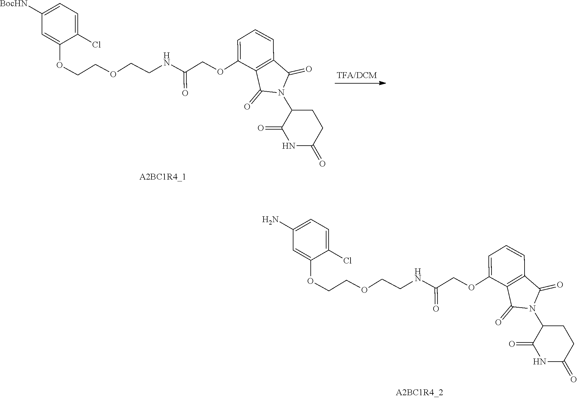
O=C1NC(=O)C(N2C(=O)C3=C(C=CC=C3OCC(NCCOCCOC3=CC([BocHN])=CC=C3Cl)=O)C2=O)CC1.O=C1NC(=O)C(N2C(=O)C3=C(C=CC=C3OCC(NCCOCCOC3=CC(N)=CC=C3Cl)=O)C2=O)CC1
